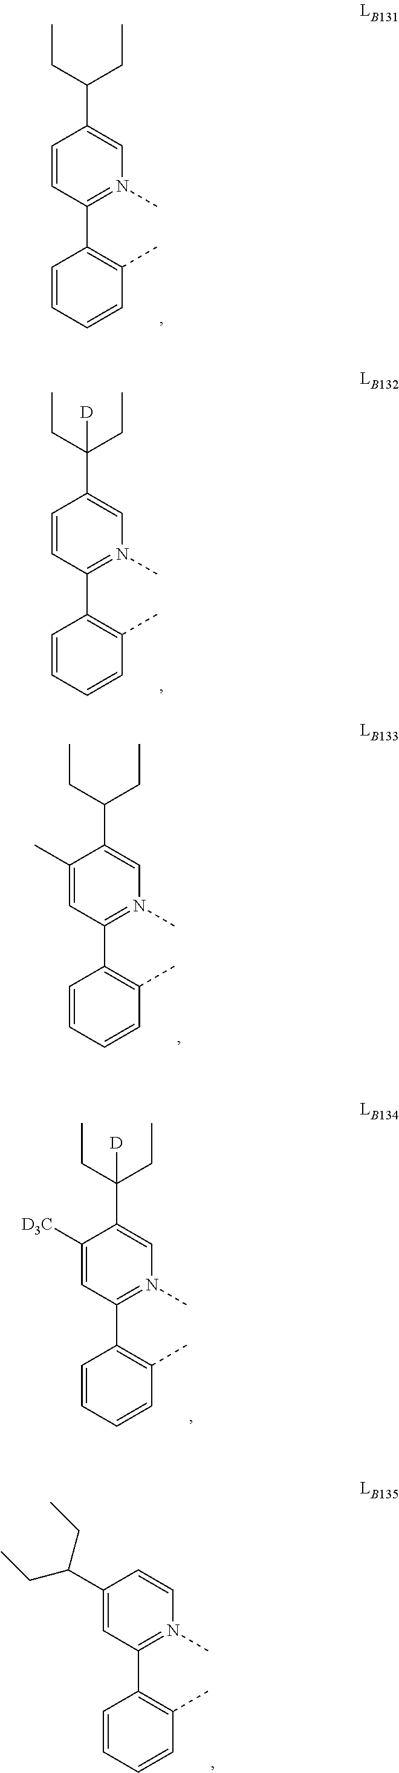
C1=CC(C(CC)CC)=CN(C)=C1C1=C(C)C=CC=C1.C1=CC(C(CC)(CC)[D])=CN(C)=C1C1=C(C)C=CC=C1.C1=C(C)C(C(CC)CC)=CN(C)=C1C1=C(C)C=CC=C1.C1=C([D3C])C(C(CC)(CC)[D])=CN(C)=C1C1=C(C)C=CC=C1.C1=C(C(CC)CC)C=CN(C)=C1C1=C(C)C=CC=C1
